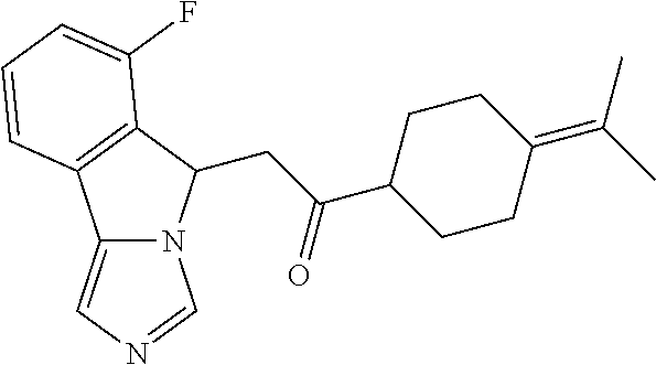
C12=CN=CN1C(CC(=O)C1CCC(=C(C)C)CC1)C1=C2C=CC=C1F
